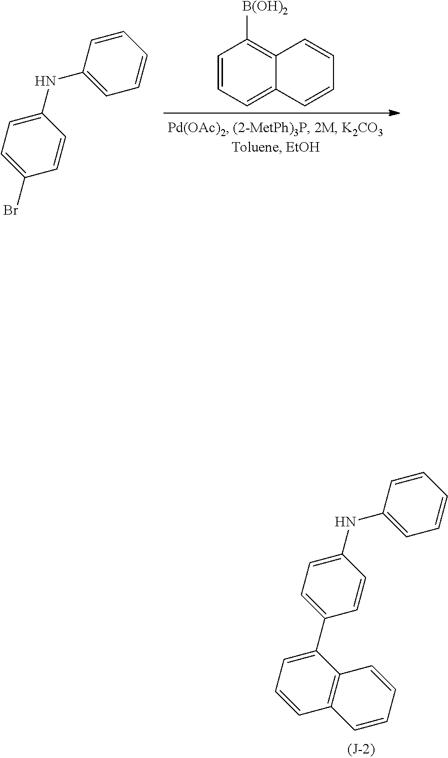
N(C1=CC=C(Br)C=C1)C1=CC=CC=C1.C1=CC=C2C(=C1[B(OH)2])C=CC=C2.N(C1=CC=C(C2=CC=CC3=C2C=CC=C3)C=C1)C1=CC=CC=C1
